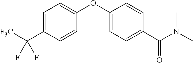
C1=C(C([F3C])(F)F)C=CC(OC2=CC=C(C(N(C)C)=O)C=C2)=C1
